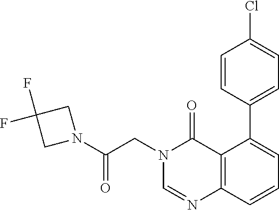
C1=CC(C2=CC=CC3=C2C(=O)N(CC(N2CC(F)(F)C2)=O)C=N3)=CC=C1Cl
